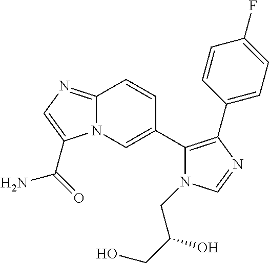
C12=NC=C(C(=O)N)N1C=C(C1=C(C3=CC=C(F)C=C3)N=CN1CC(CO)O)C=C2
